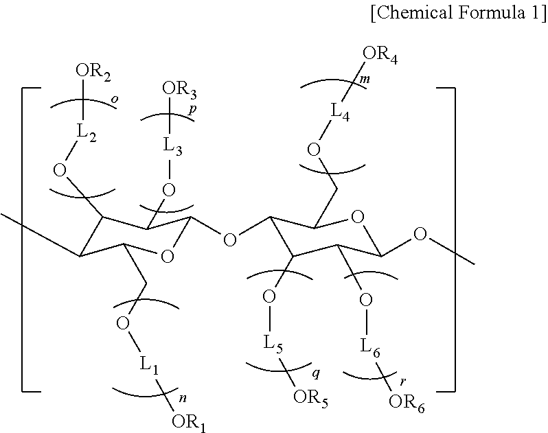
C1(O[L2][OR2])C(C)C(CO[L1][OR1])OC(OC2C(O[L5][OR5])C(O[L6][OR6])C(OC)OC2CO[L4][OR4])C1O[L3][OR3]
